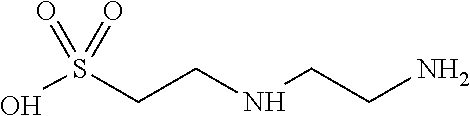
OS(CCNCCN)(=O)=O
